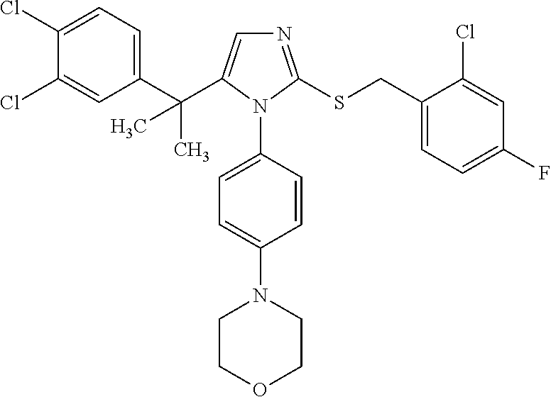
C1(C(C2=CN=C(SCC3=CC=C(F)C=C3Cl)N2C2=CC=C(N3CCOCC3)C=C2)(C)C)=CC=C(Cl)C(Cl)=C1
